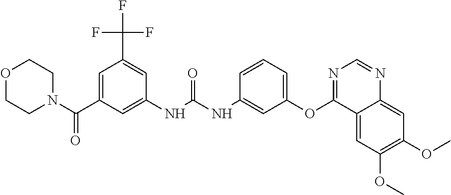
C1=C(C(N2CCOCC2)=O)C=C(NC(NC2=CC(OC3=NC=NC4=CC(OC)=C(OC)C=C34)=CC=C2)=O)C=C1C(F)(F)F
